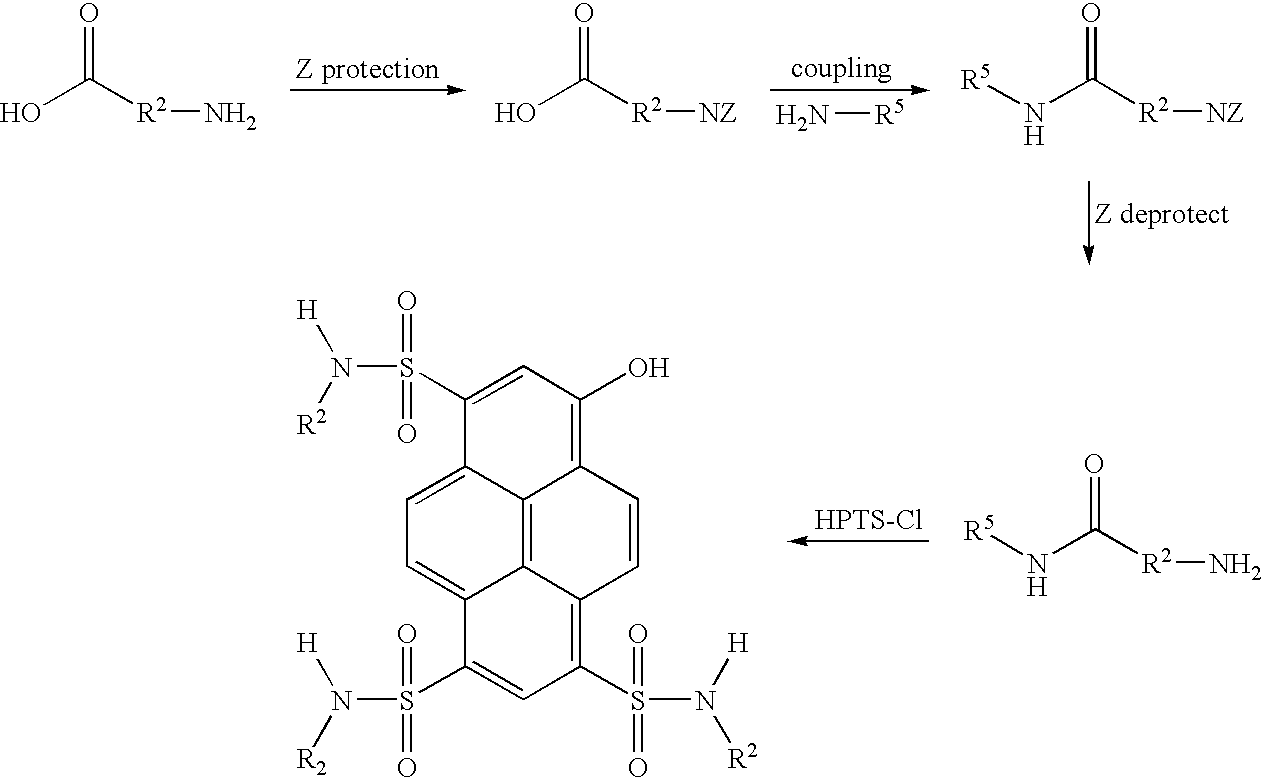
O=C([R2]N)O.O=C([R2][NZ])O.N[R5].O=C([R2][NZ])N[R5].O=C([R2]N)N[R5].[HPTS-Cl].C1(S(=O)(=O)N([H])[R2])=CC(O)=C2C3=C4C(=CC=C13)C(S(=O)(=O)N([H])[R2])=CC(S(N([R2])[H])(=O)=O)=C4C=C2
